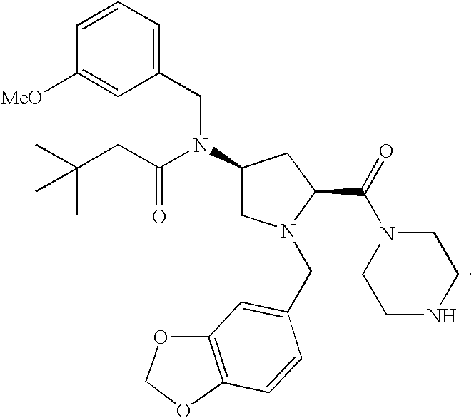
C1(CN(C(CC(C)(C)C)=O)C2CN(CC3=CC4=C(OCO4)C=C3)C(C(N3CCNCC3)=O)C2)=CC=CC([MeO])=C1
